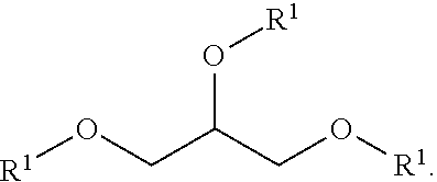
[R1]OCC(CO[R1])O[R1]
